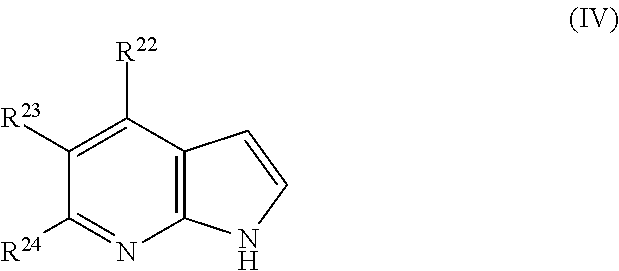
C12=C(C([R22])=C([R23])C([R24])=N1)C=CN2
